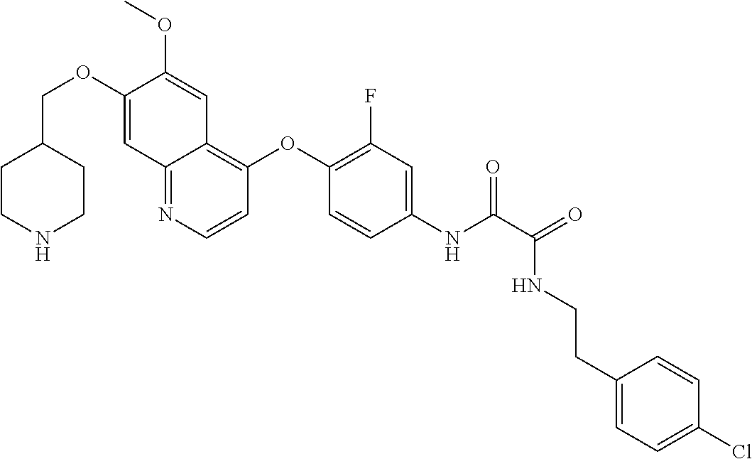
C1CNCCC1COC1=CC2=NC=CC(OC3=C(F)C=C(NC(=O)C(NCCC4=CC=C(Cl)C=C4)=O)C=C3)=C2C=C1OC
